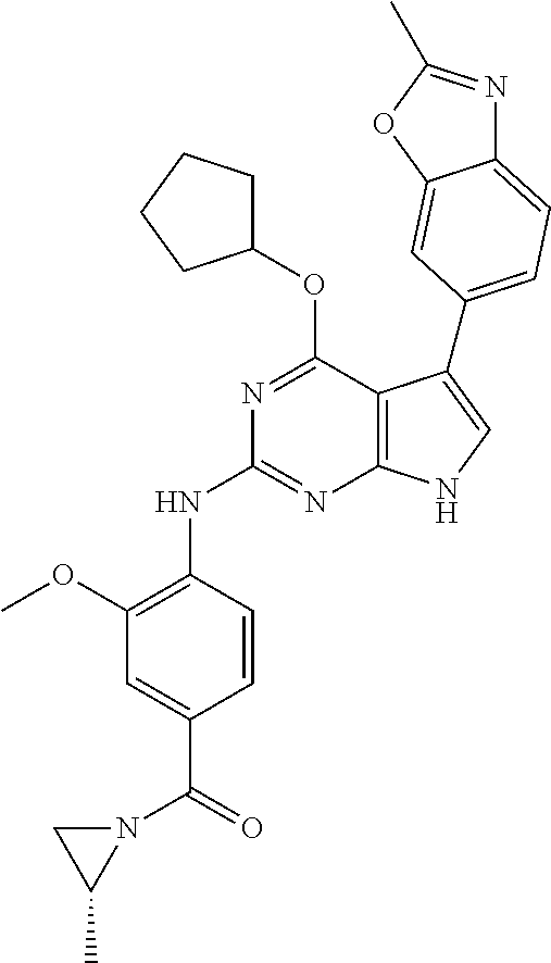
N1=C(OC2CCCC2)C2=C(N=C1NC1=C(OC)C=C(C(N3CC3C)=O)C=C1)NC=C2C1=CC=C2N=C(C)OC2=C1
